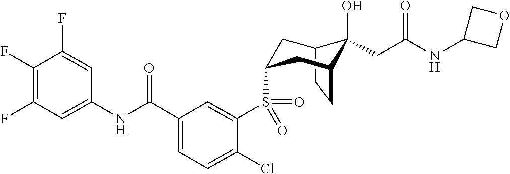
C12CCC(CC(S(C3=CC(C(NC4=CC(F)=C(F)C(F)=C4)=O)=CC=C3Cl)(=O)=O)C1)C2(O)CC(NC1COC1)=O
